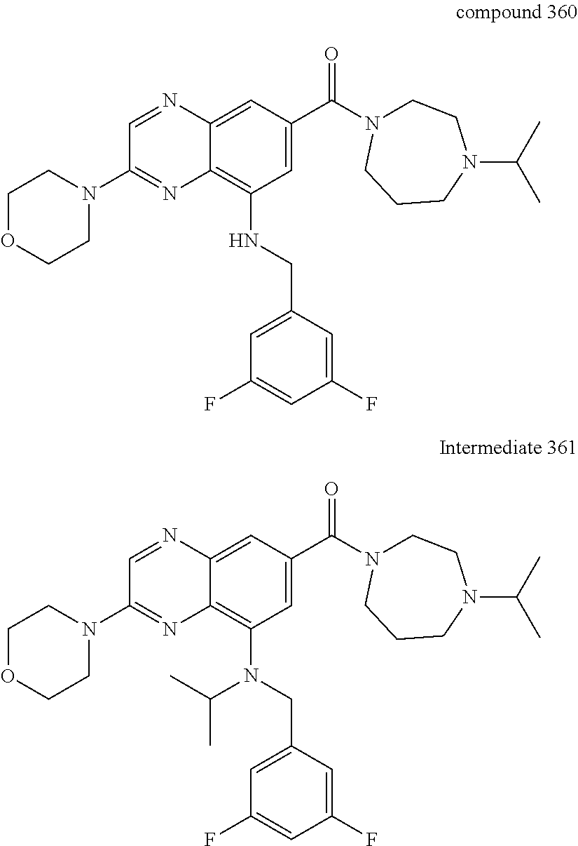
C12=C(NCC3=CC(F)=CC(F)=C3)C=C(C(=O)N3CCN(C(C)C)CCC3)C=C1N=CC(N1CCOCC1)=N2.C12=C(N(CC3=CC(F)=CC(F)=C3)C(C)C)C=C(C(=O)N3CCN(C(C)C)CCC3)C=C1N=CC(N1CCOCC1)=N2
